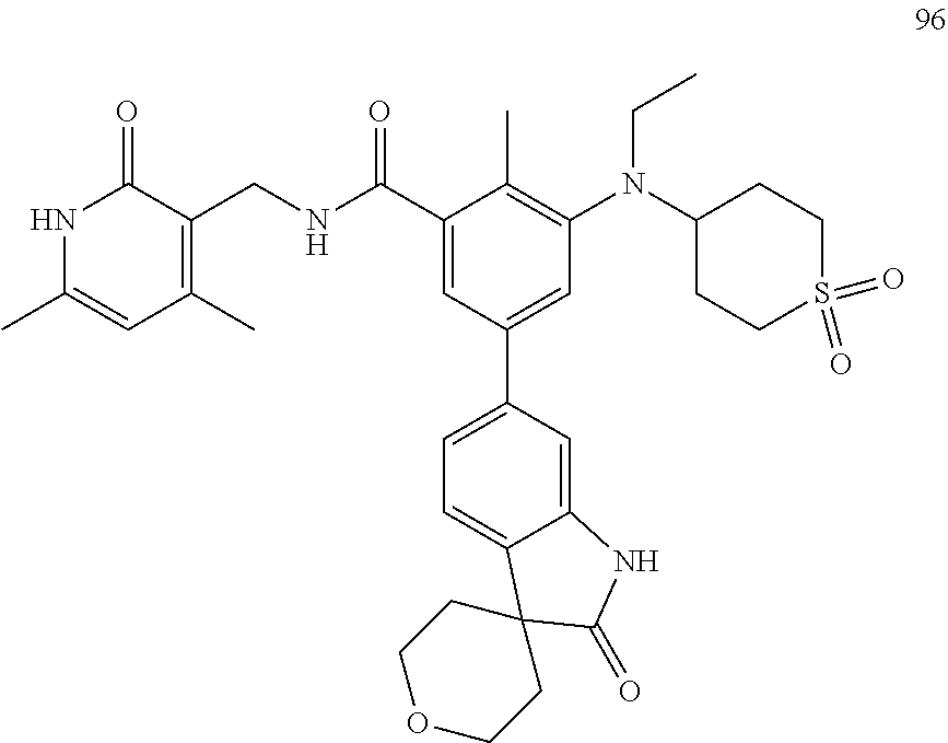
N1C(C)=CC(C)=C(CNC(C2=CC(C3=CC=C4C(=C3)NC(=O)C43CCOCC3)=CC(N(C3CCS(=O)(=O)CC3)CC)=C2C)=O)C1=O
